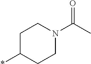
C1C(*)CCN(C(C)=O)C1
